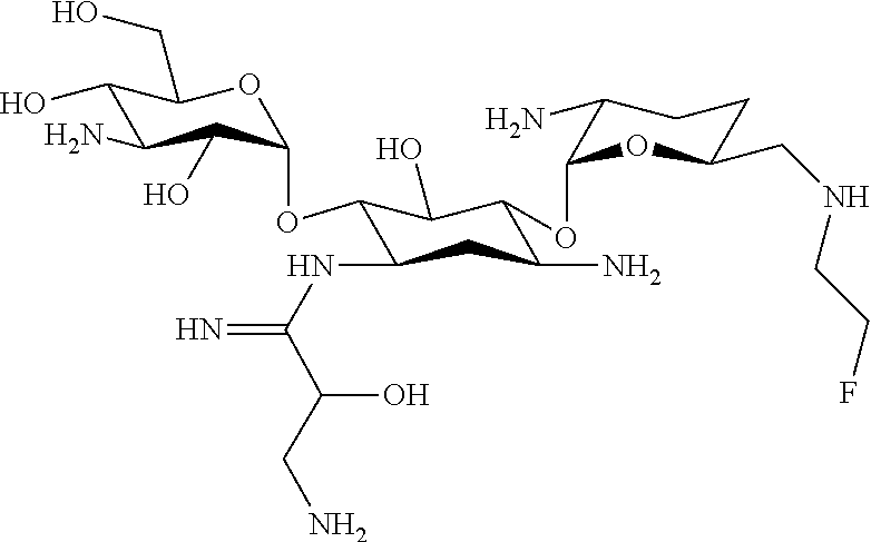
C1(O)C(N)C(O)C(OC2C(NC(=N)C(O)CN)CC(N)C(OC3OC(CNCCF)CCC3N)C2O)OC1CO
